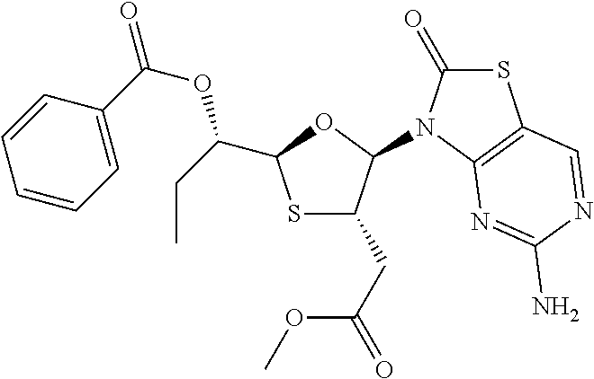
S1C(CC(OC)=O)C(N2C(=O)SC3=C2N=C(N)N=C3)OC1C(CC)OC(=O)C1=CC=CC=C1
